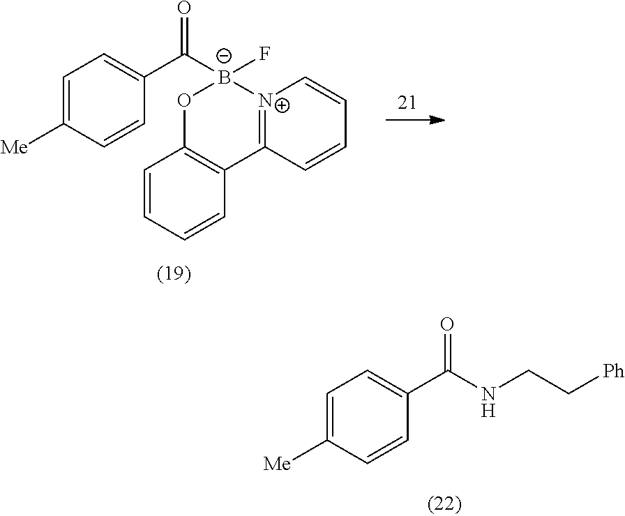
C1=C([Me])C=CC(C([B-]2(F)OC3=C(C4=[N+]2C=CC=C4)C=CC=C3)=O)=C1.C1=C([Me])C=CC(C(NCC[Ph])=O)=C1
